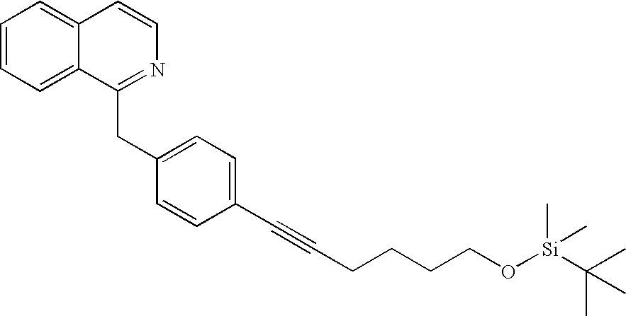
C(CCCO[Si](C(C)(C)C)(C)C)C#CC1=CC=C(CC2=NC=CC3=CC=CC=C32)C=C1
